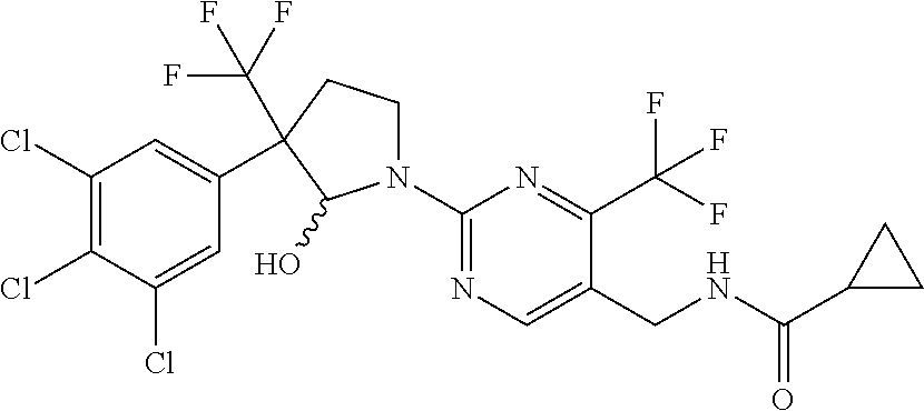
C1(Cl)=C(Cl)C(Cl)=CC(C2(C(F)(F)F)CCN(C3=NC=C(CNC(C4CC4)=O)C(C(F)(F)F)=N3)C2O)=C1
